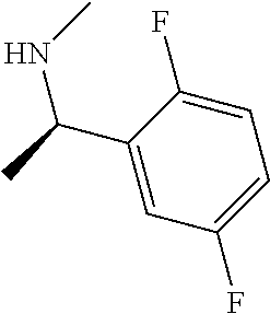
C1=C(F)C(C(NC)C)=CC(F)=C1
